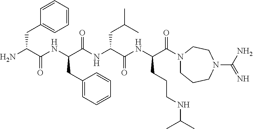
C1=CC=CC=C1CC(N)C(NC(C(NC(C(NC(C(N1CCCN(C(N)=N)CC1)=O)CCCNC(C)C)=O)CC(C)C)=O)CC1=CC=CC=C1)=O
